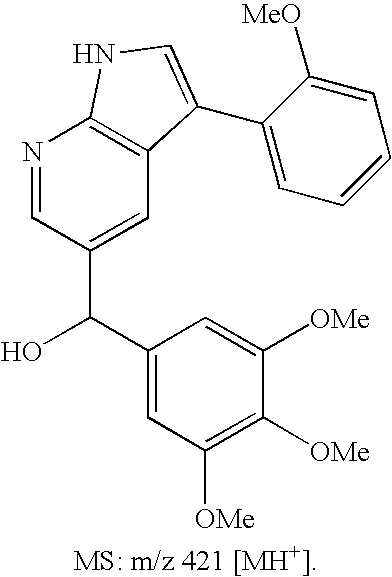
C(C1=CC2=C(N=C1)NC=C2C1=CC=CC=C1[MeO])(C1=CC([OMe])=C([OMe])C([OMe])=C1)O
